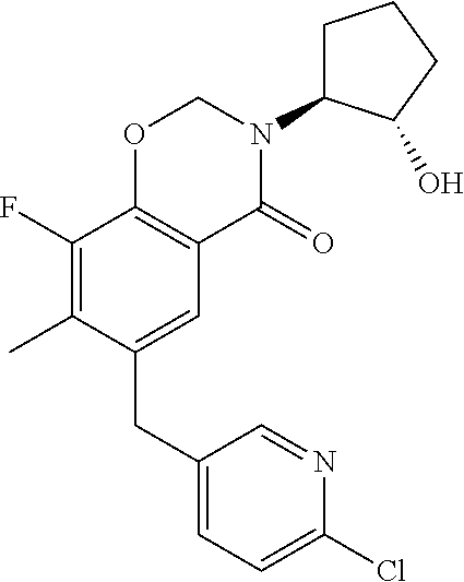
C1(CC2=CC3=C(C(F)=C2C)OCN(C2CCCC2O)C3=O)=CC=C(Cl)N=C1
